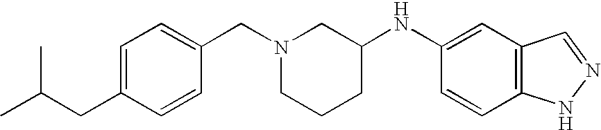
C1=C(CC(C)C)C=CC(CN2CCCC(NC3=CC4=C(C=C3)NN=C4)C2)=C1
